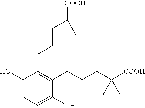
C1(CCCC([COOH])(C)C)=C(CCCC([COOH])(C)C)C(O)=CC=C1O
